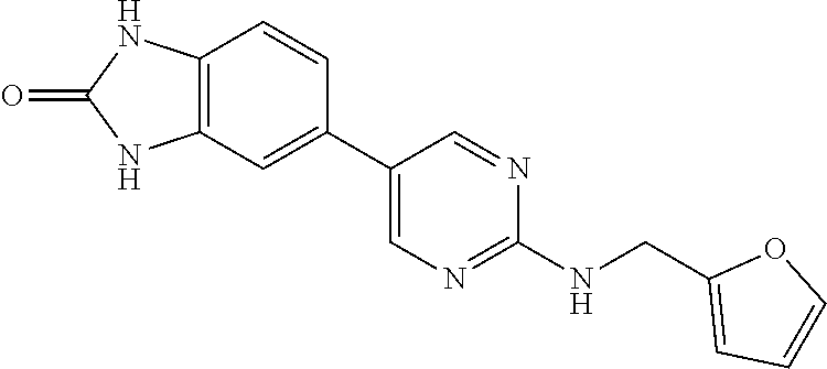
C12=C(C=CC(C3=CN=C(NCC4=CC=CO4)N=C3)=C1)NC(=O)N2
